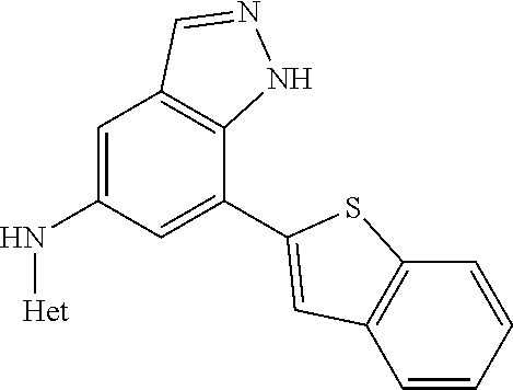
C1=C(N[Het])C=C(C2=CC3=C(S2)C=CC=C3)C2=C1C=NN2
